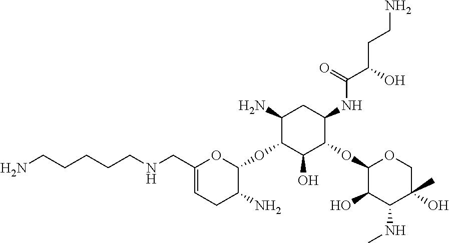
C1(N)C(OC2OC(CNCCCCCN)=CCC2N)C(O)C(OC2C(O)C(NC)C(O)(C)CO2)C(NC(C(O)CCN)=O)C1
